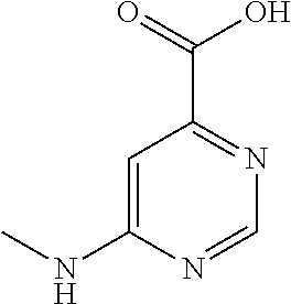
C1=C(NC)N=CN=C1C(=O)O
